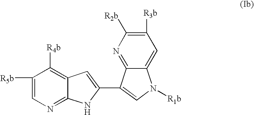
C1([R5b])=CN=C2C(=C1[R4b])C=C(C1=CN([R1b])C3=CC([R3b])=C([R2b])N=C31)N2
